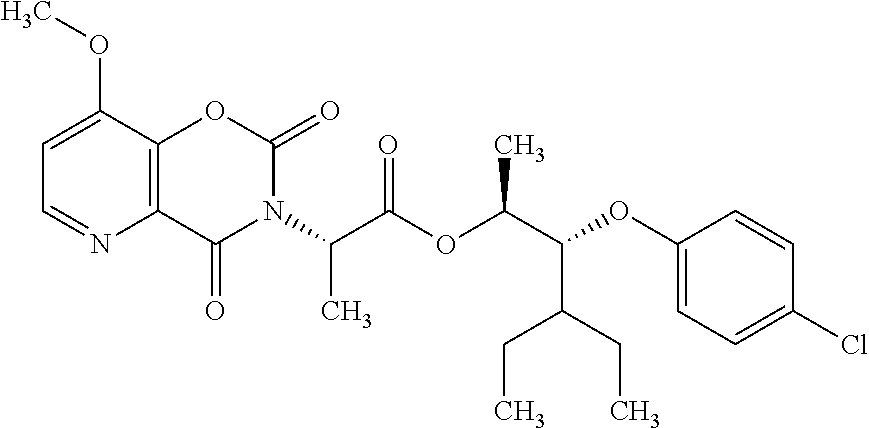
C1=C(OC)C2=C(N=C1)C(=O)N(C(C(OC(C(OC1=CC=C(Cl)C=C1)C(CC)CC)C)=O)C)C(=O)O2
